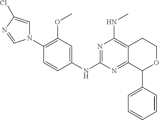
C1(N2C=C(Cl)N=C2)=C(OC)C=C(NC2=NC(NC)=C3C(=N2)C(C2=CC=CC=C2)OCC3)C=C1
